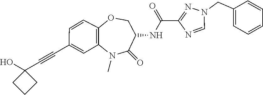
C1=NC(C(NC2C(=O)N(C)C3=C(C=CC(C#CC4(O)CCC4)=C3)OC2)=O)=NN1CC1=CC=CC=C1
